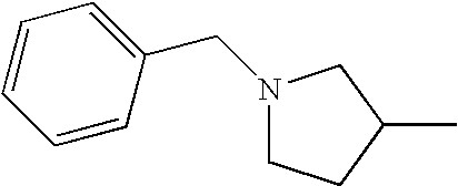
C1=CC(CN2CCC(C)C2)=CC=C1
